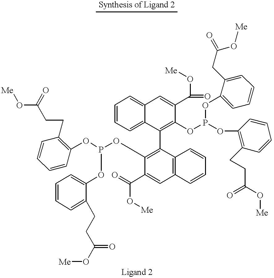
C1=CC=C2C(=C1)C=C(C(O[Me])=O)C(OP(OC1=CC=CC=C1CC(O[Me])=O)OC1=C(CCC(=O)O[Me])C=CC=C1)=C2C1=C(OP(OC2=C(CCC(O[Me])=O)C=CC=C2)OC2=CC=CC=C2CCC(O[Me])=O)C(C(=O)O[Me])=CC2=C1C=CC=C2
